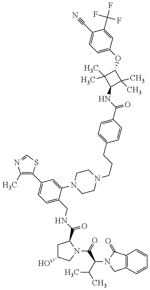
C1(C)=C(C2=CC=C(CNC(=O)C3CC(O)CN3C(=O)C(C(C)C)N3C(=O)C4=C(C3)C=CC=C4)C(N3CCN(CCCC4=CC=C(C(=O)NC5C(C)(C)C(OC6=CC=C(C#N)C(C(F)(F)F)=C6)C5(C)C)C=C4)CC3)=C2)SC=N1
